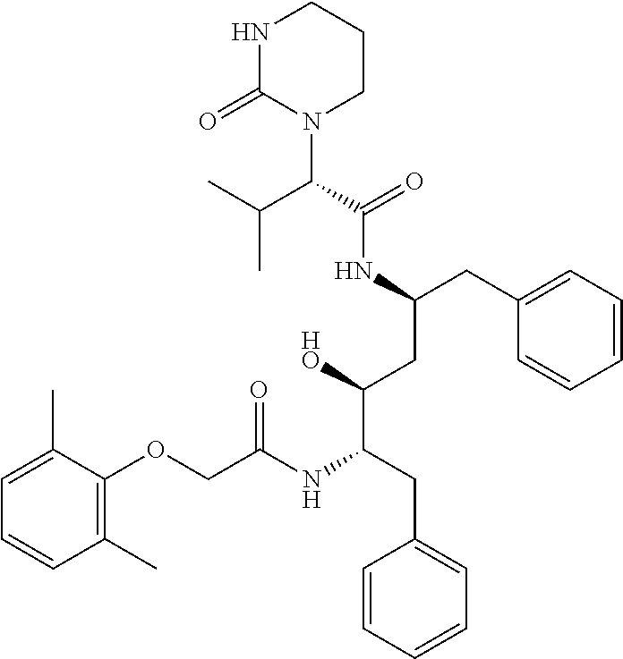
N1C(=O)N(C(C(NC(CC2=CC=CC=C2)CC(C(NC(COC2=C(C)C=CC=C2C)=O)CC2=CC=CC=C2)[HO])=O)C(C)C)CCC1
